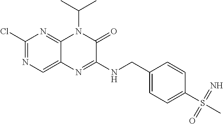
C1(Cl)=NC=C2C(=N1)N(C(C)C)C(=O)C(NCC1=CC=C(S(=N)(C)=O)C=C1)=N2
